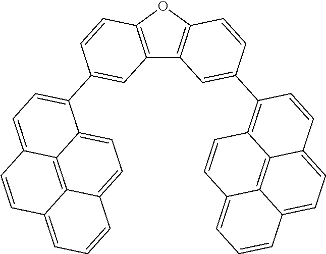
C12=C(OC3=C1C=C(C1=C4C5=C6C(=CC=CC6=CC=C5C=C1)C=C4)C=C3)C=CC(C1=CC=C3C4=C5C(=CC=C14)C=CC=C5C=C3)=C2
